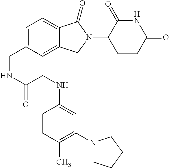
C1=C(CNC(=O)CNC2=CC(N3CCCC3)=C(C)C=C2)C=C2C(=C1)C(=O)N(C1CCC(=O)NC1=O)C2
